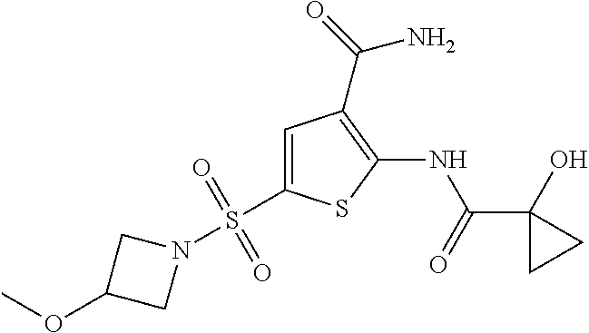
C1(C(=O)NC2=C(C(=O)N)C=C(S(N3CC(OC)C3)(=O)=O)S2)(O)CC1
